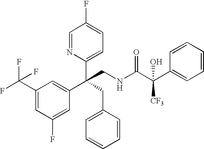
C1(C(F)(F)F)=CC(F)=CC(C(C2=CC=C(F)C=N2)(CC2=CC=CC=C2)CNC(C(C2=CC=CC=C2)([CF3])O)=O)=C1
